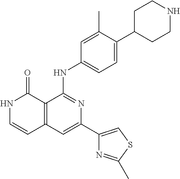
N1C=CC2=C(C1=O)C(NC1=CC=C(C3CCNCC3)C(C)=C1)=NC(C1=CSC(C)=N1)=C2
